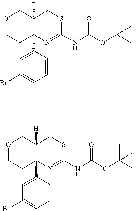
O1CCC2(C3=CC(Br)=CC=C3)C([H])(C1)CSC(NC(OC(C)(C)C)=O)=N2.O1CCC2(C3=CC(Br)=CC=C3)C([H])(C1)CSC(NC(OC(C)(C)C)=O)=N2
